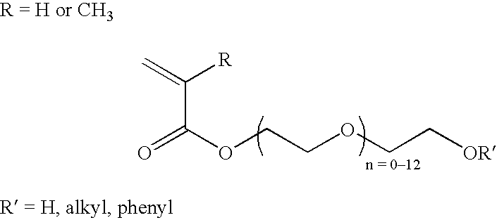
C(C(=O)OCCOCC[OR])([R])=C
